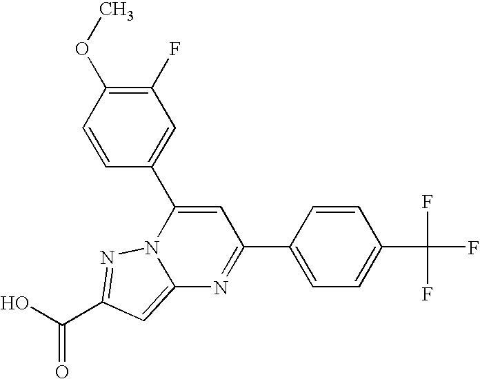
O=C(O)C1=NN2C(=C1)N=C(C1=CC=C(C(F)(F)F)C=C1)C=C2C1=CC(F)=C(OC)C=C1
